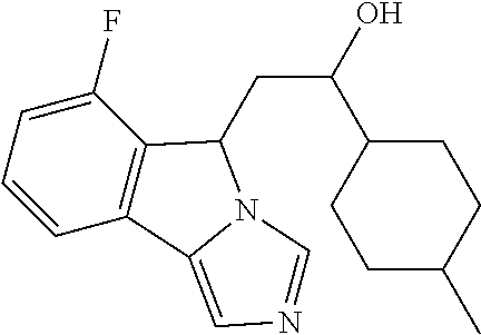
C1(F)=CC=CC2=C1C(CC(C1CCC(C)CC1)O)N1C2=CN=C1
